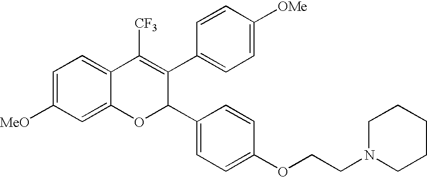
C1=C([MeO])C=C2C(=C1)C([CF3])=C(C1=CC=C([OMe])C=C1)C(C1=CC=C(OCCN3CCCCC3)C=C1)O2
